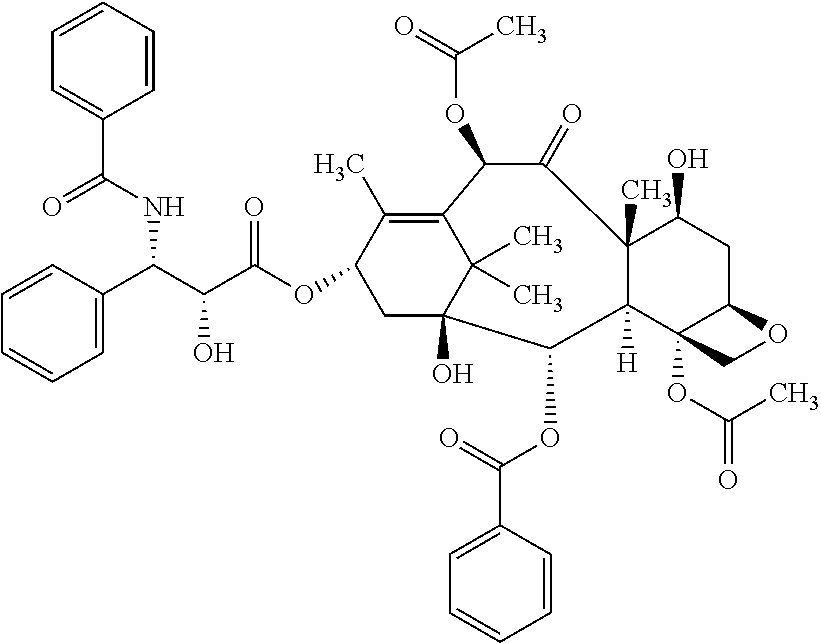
C1=CC(C(C(C(OC2CC3(O)C(OC(C4=CC=CC=C4)=O)C4([H])C(C)(C(O)CC5C4(OC(C)=O)CO5)C(=O)C(OC(=O)C)C(=C2C)C3(C)C)=O)O)NC(=O)C2=CC=CC=C2)=CC=C1
